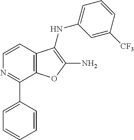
N1=C(C2=CC=CC=C2)C2=C(C=C1)C(NC1=CC=CC([CF3])=C1)=C(N)O2
